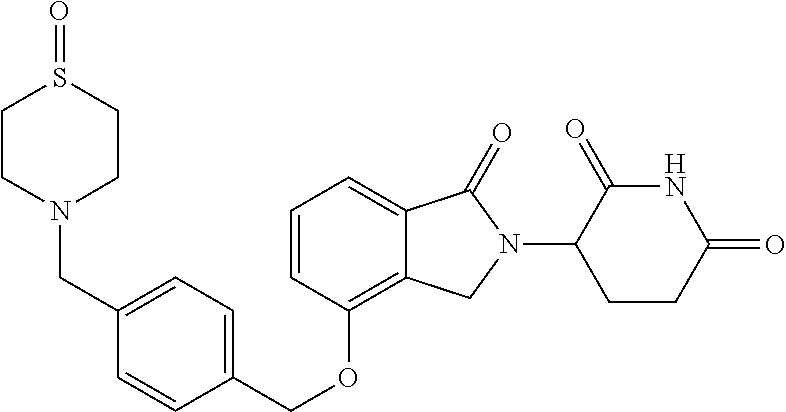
O(C1=C2C(=CC=C1)C(=O)N(C1C(=O)NC(=O)CC1)C2)CC1=CC=C(CN2CCS(=O)CC2)C=C1
